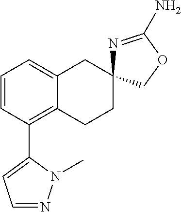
C12=C(C3=CC=NN3C)C=CC=C1CC1(CC2)N=C(N)OC1
